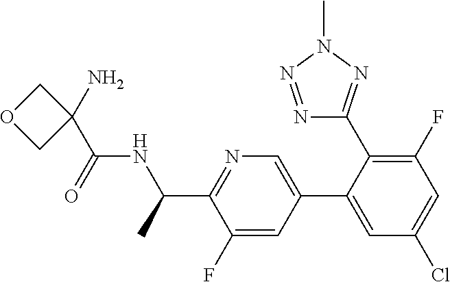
N1=NN(C)N=C1C1=C(F)C=C(Cl)C=C1C1=CN=C(C(C)NC(C2(N)COC2)=O)C(F)=C1
